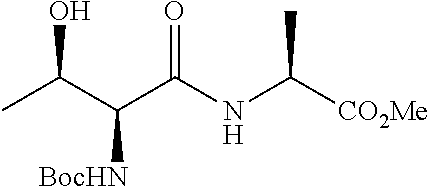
O=C(NC([CO2Me])C)C(C(O)C)[BocHN]
